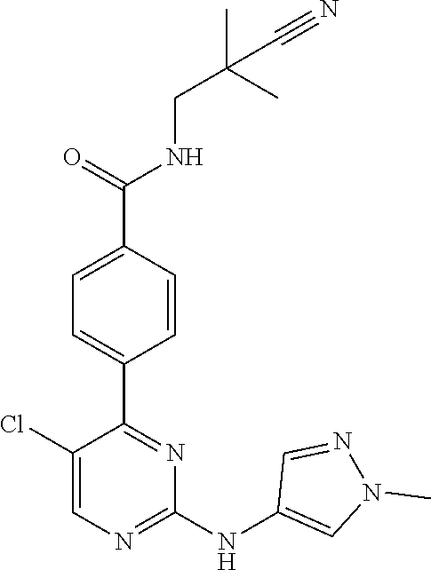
C1(C2=NC(NC3=CN(C)N=C3)=NC=C2Cl)=CC=C(C(NCC(C)(C)C#N)=O)C=C1
